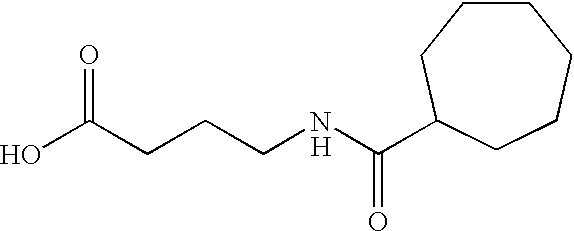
[H].OC(CCCNC(=O)C1CCCCCC1)=O
